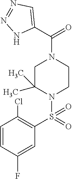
C1=CC(F)=CC(S(N2CCN(C(=O)C3=CN=NN3)CC2(C)C)(=O)=O)=C1Cl
